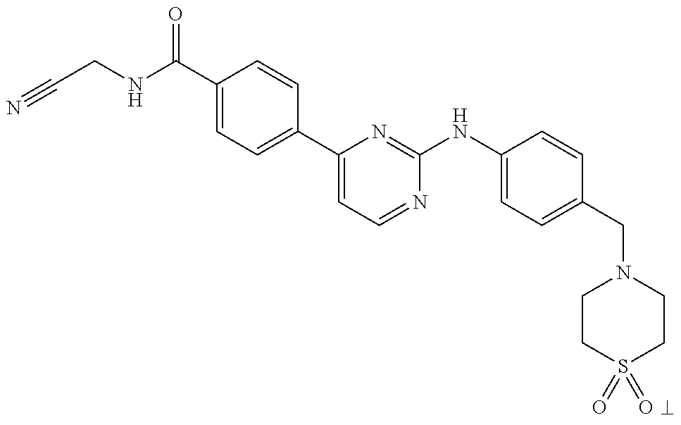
C(C1=CC=C(NC2=NC(C3=CC=C(C(NCC#N)=O)C=C3)=CC=N2)C=C1)N1CCS(=O)(=O)CC1
